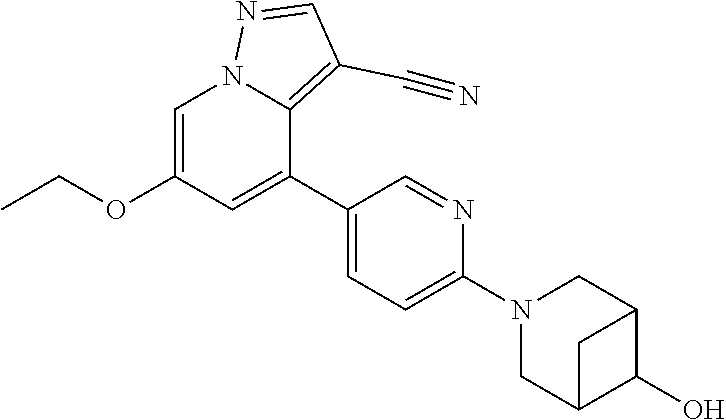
C1=C(OCC)C=C(C2=CC=C(N3CC4C(O)C(C3)C4)N=C2)C2=C(C#N)C=NN12
